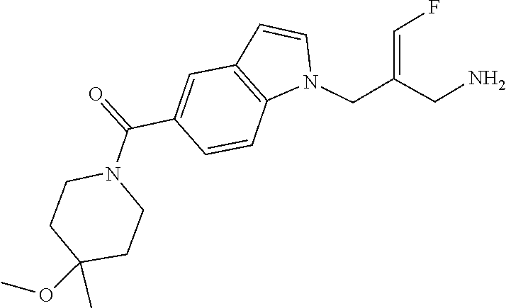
C1C(OC)(C)CCN(C(C2=CC3=C(N(CC(CN)=CF)C=C3)C=C2)=O)C1
